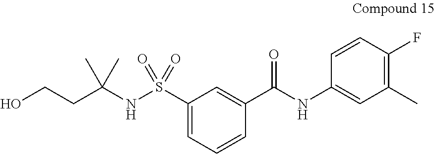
S(C1=CC=CC(C(NC2=CC(C)=C(F)C=C2)=O)=C1)(NC(CCO)(C)C)(=O)=O
